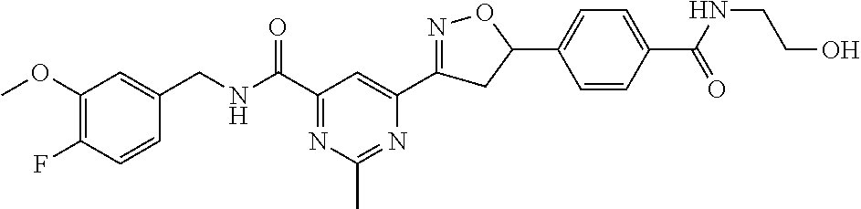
C1(OC)=C(F)C=CC(CNC(C2=NC(C)=NC(C3=NOC(C4=CC=C(C(NCCO)=O)C=C4)C3)=C2)=O)=C1
